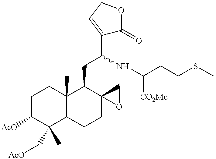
C1CC2(C)C(C(C)(C[AcO])C1[AcO])CCC1(C2CC(C2=CCOC2=O)NC(CCSC)[CO2Me])OC1
